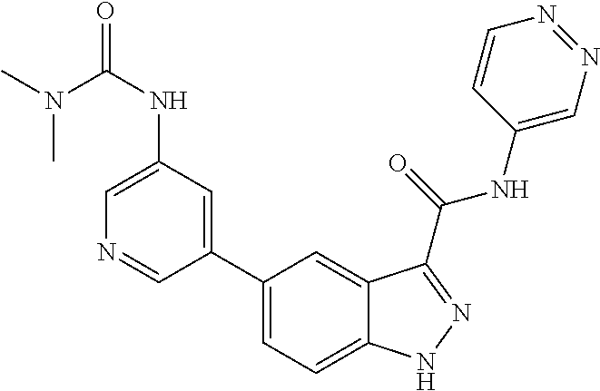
C1(NC(N(C)C)=O)=CN=CC(C2=CC=C3C(=C2)C(C(NC2=CN=NC=C2)=O)=NN3)=C1
